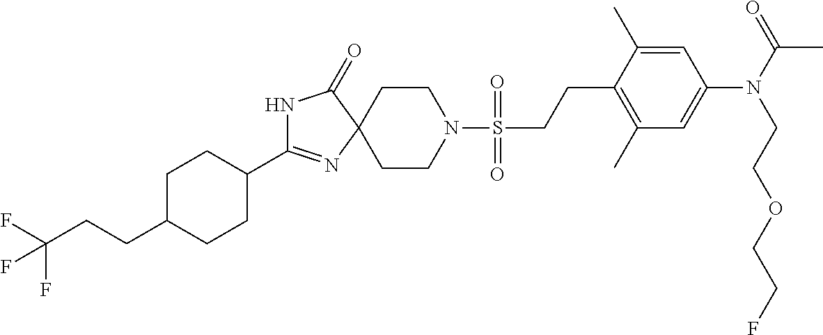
N1C(C2CCC(CCC(F)(F)F)CC2)=NC2(C1=O)CCN(S(CCC1=C(C)C=C(N(C(=O)C)CCOCCF)C=C1C)(=O)=O)CC2
